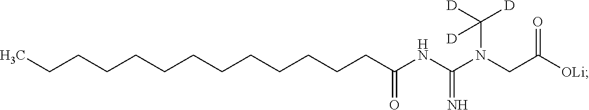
C(CCCCCCCCCC(=O)NC(N(CC([OLi])=O)C([D])([D])[D])=N)CCC
